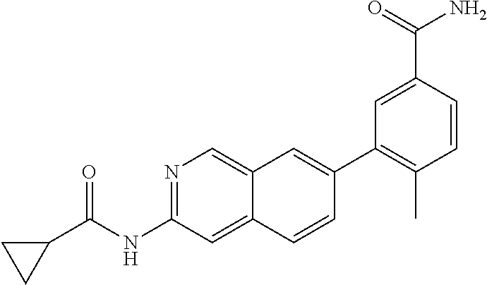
N1=C(NC(C2CC2)=O)C=C2C(=C1)C=C(C1=C(C)C=CC(C(N)=O)=C1)C=C2
